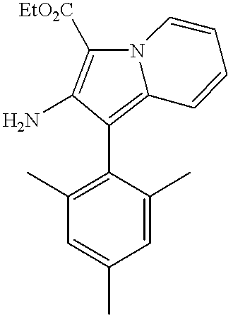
C1(C2=C3N(C([EtO2C])=C2N)C=CC=C3)=C(C)C=C(C)C=C1C
